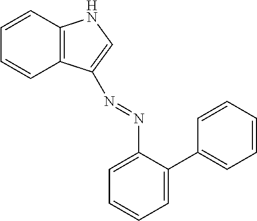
C1=CC2=C(C=C1)C(N=NC1=CC=CC=C1C1=CC=CC=C1)=CN2
